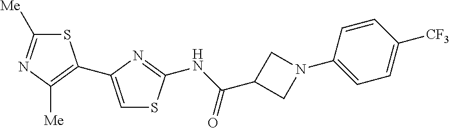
C1=C(C2=C([Me])N=C([Me])S2)N=C(NC(C2CN(C3=CC=C([CF3])C=C3)C2)=O)S1
